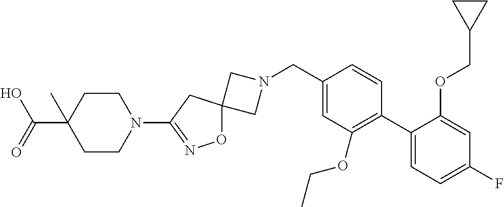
C1N(CC2=CC(OCC)=C(C3=CC=C(F)C=C3OCC3CC3)C=C2)CC12ON=C(N1CCC(C(O)=O)(C)CC1)C2
